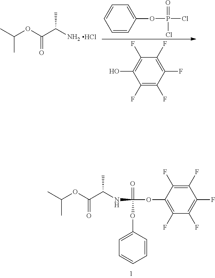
CC(OC(C(N)C)=O)C.Cl.C1=C(OP(Cl)(=O)Cl)C=CC=C1.C1(F)=C(F)C(F)=C(F)C(O)=C1F.CC(OC(C(NC(OC1=C(F)C(F)=C(F)C(F)=C1F)(=O)OC1=CC=CC=C1)C)=O)C
